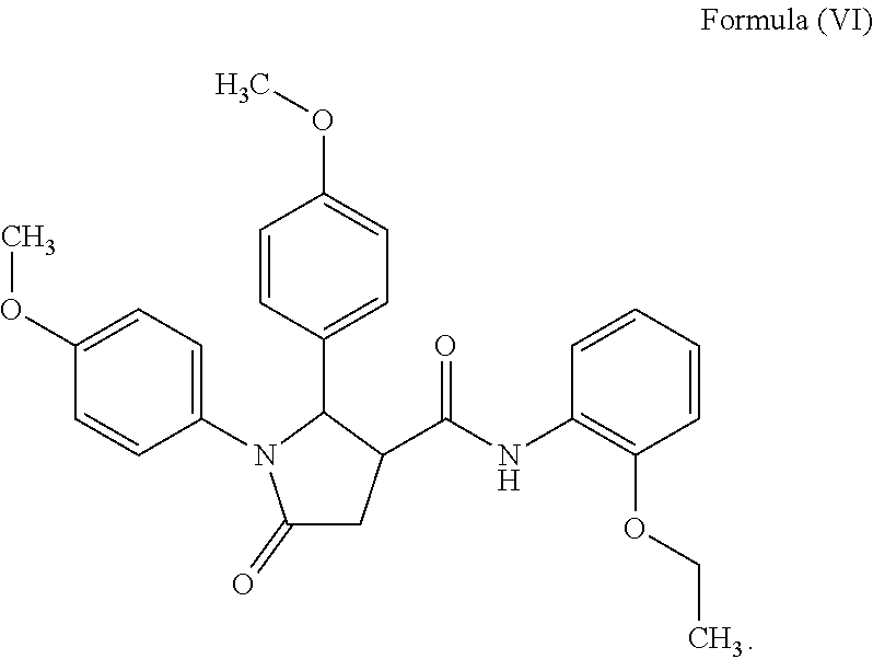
C1=CC(C2N(C3=CC=C(OC)C=C3)C(=O)CC2C(NC2=C(OCC)C=CC=C2)=O)=CC=C1OC
